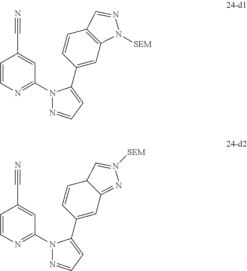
C(C1=CC(N2N=CC=C2C2=CC3=C(C=C2)C=NN3[SEM])=NC=C1)#N.C(C1=CC(N2N=CC=C2C2=CC3=NN([SEM])=CC3C=C2)=NC=C1)#N
